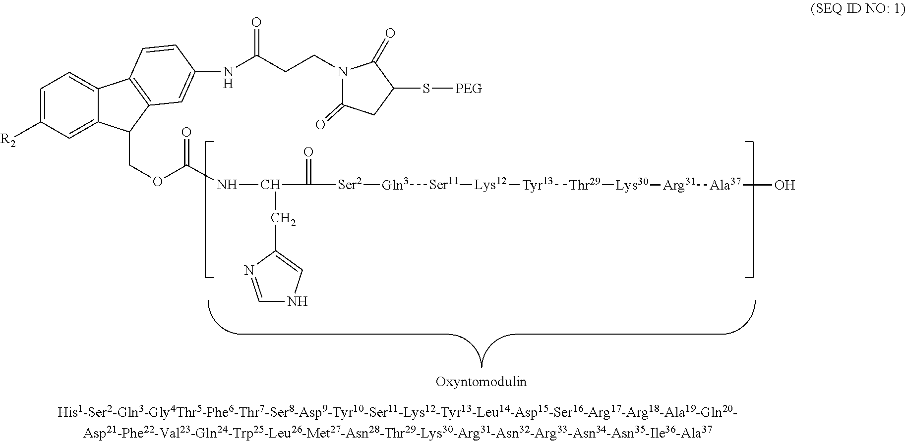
C1=C([R2])C=C2C(=C1)C1=C(C2COC(=O)NC(C([Ser2][Gln3][Ser11][Lys12][Tyr13][Thr29][Lys30][Arg31][Ala37]O)=O)CC2=CNC=N2)C=C(NC(CCN2C(=O)CC(S[PEG])C2=O)=O)C=C1
